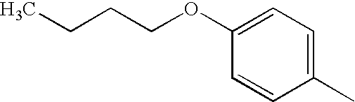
C1(OCCCC)=CC=C(C)C=C1
